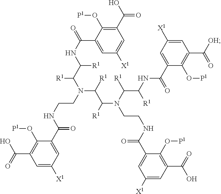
C1=C(C(NCCN(C(C(N(CCNC(C2=CC([X1])=CC(C(=O)O)=C2O[P1])=O)C(C(NC(C2=CC([X1])=CC(C([OH])=O)=C2O[P1])=O)[R1])[R1])[R1])[R1])C([R1])C(NC(C2=CC([X1])=CC(C(O)=O)=C2O[P1])=O)[R1])=O)C(O[P1])=C(C(=O)O)C=C1[X1]
